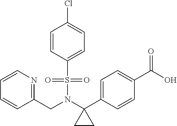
C1=CN=C(CN(C2(C3=CC=C(C(=O)O)C=C3)CC2)S(=O)(=O)C2=CC=C(Cl)C=C2)C=C1
